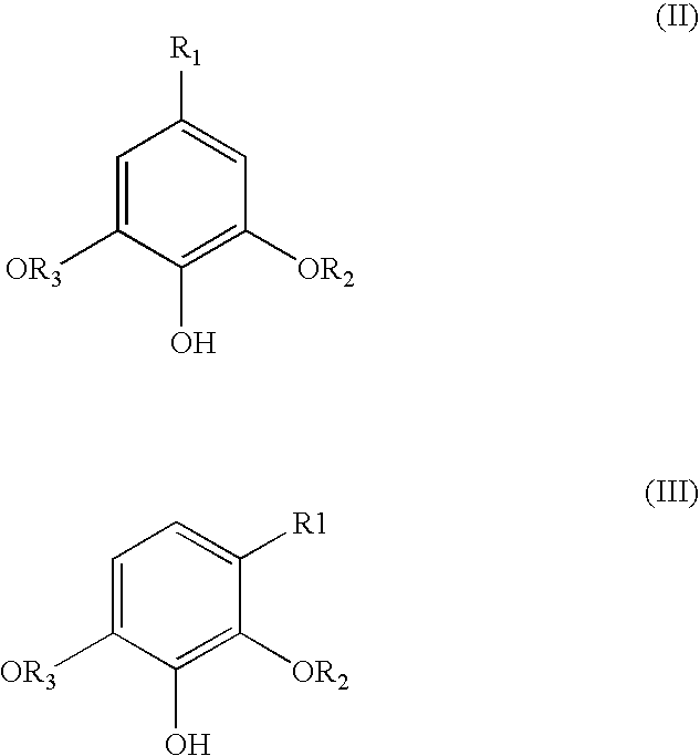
C1=C([OR3])C(O)=C([OR2])C=C1[R1].C1=C([OR3])C(O)=C([OR2])C([R1])=C1
